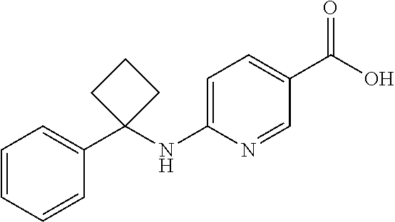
C1=CC=CC(C2(NC3=CC=C(C(O)=O)C=N3)CCC2)=C1
